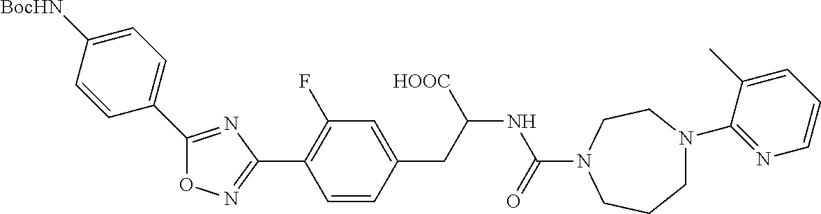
O1N=C(C2=C(F)C=C(CC(NC(=O)N3CCN(C4=NC=CC=C4C)CCC3)[HOOC])C=C2)N=C1C1=CC=C([BocHN])C=C1
